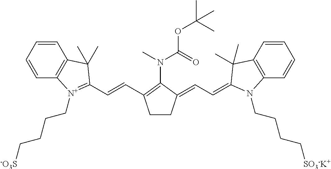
C1=CC=CC2=C1C(C)(C)C(C=CC1=C(N(C)C(=O)OC(C)(C)C)C(=CC=C3C(C)(C)C4=C(C=CC=C4)N3CCCC[SO3-K+])CC1)=[N+]2CCCC[-O3S]
